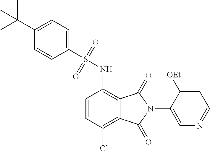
C1=CC(Cl)=C2C(=C1NS(=O)(=O)C1=CC=C(C(C)(C)C)C=C1)C(=O)N(C1=CN=CC=C1[OEt])C2=O
